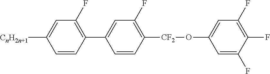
C1([CnH2n+1])=CC(F)=C(C2=CC(F)=C([CF2]OC3=CC(F)=C(F)C(F)=C3)C=C2)C=C1
